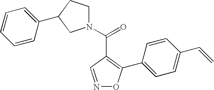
N1=CC(C(=O)N2CCC(C3=CC=CC=C3)C2)=C(C2=CC=C(C=C)C=C2)O1
